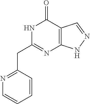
N1C(CC2=NC=CC=C2)=NC2=C(C1=O)C=NN2
